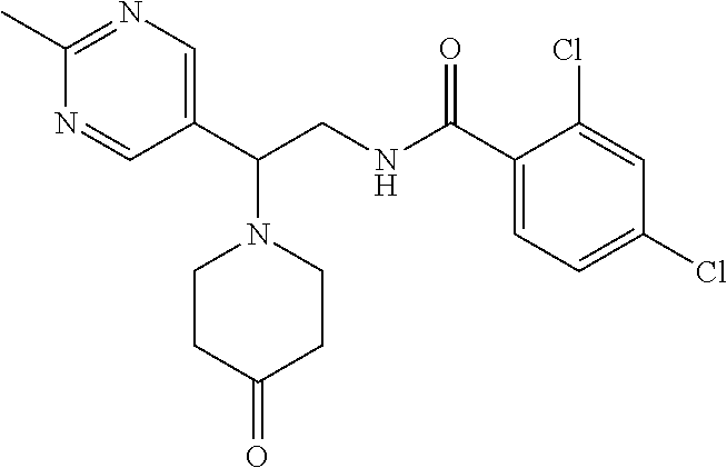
C1(C(NCC(C2=CN=C(C)N=C2)N2CCC(=O)CC2)=O)=CC=C(Cl)C=C1Cl
